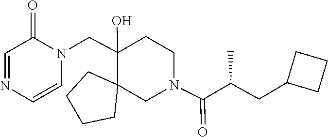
C1=CN(CC2(O)C3(CCCC3)CN(C(=O)C(CC3CCC3)C)CC2)C(=O)C=N1
